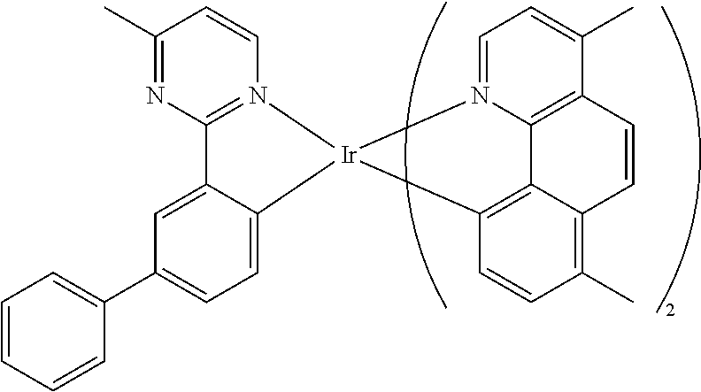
C12=N(C=CC(C)=N1)[Ir]1(C3=CC=C(C4=CC=CC=C4)C=C23)C2=C3C4=C(C(C)=CC=N41)C=CC3=C(C)C=C2
